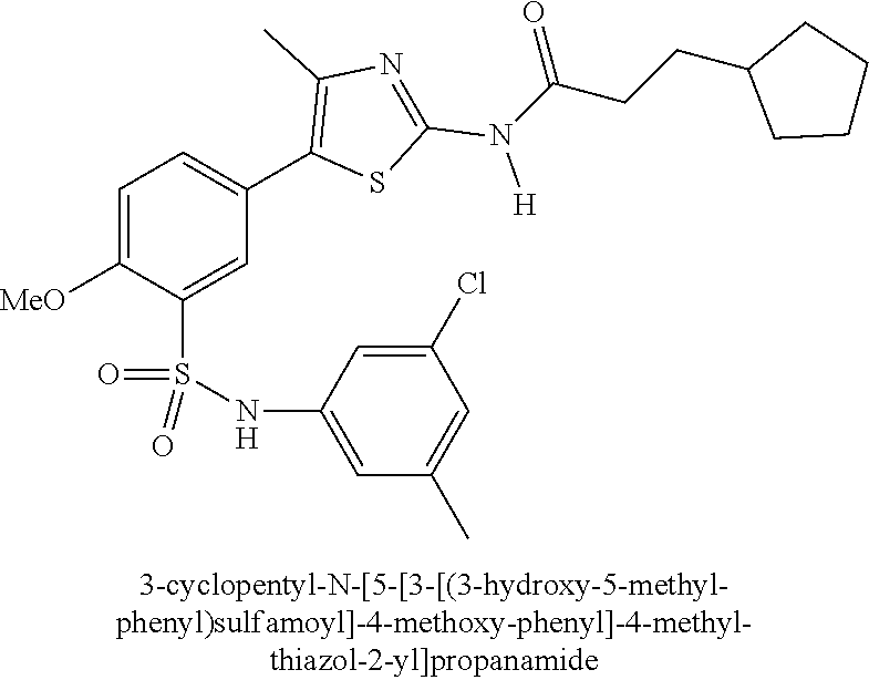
C1=C([MeO])C(S(NC2=CC(C)=CC(Cl)=C2)(=O)=O)=CC(C2=C(C)N=C(N([H])C(CCC3CCCC3)=O)S2)=C1
